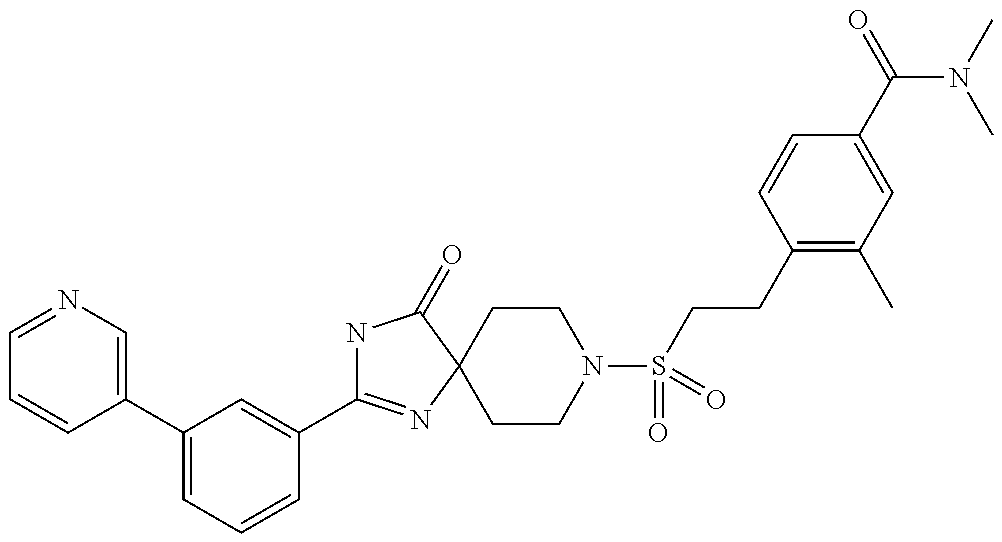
C1=NC=C(C2=CC=CC(C3=NC4(C(=O)N3)CCN(S(CCC3=C(C)C=C(C(N(C)C)=O)C=C3)(=O)=O)CC4)=C2)C=C1
